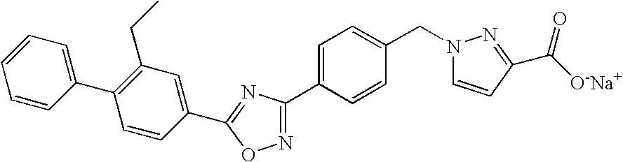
C1=CC(C2=C(CC)C=C(C3=NC(C4=CC=C(CN5C=CC(C(=O)[O-Na+])=N5)C=C4)=NO3)C=C2)=CC=C1
